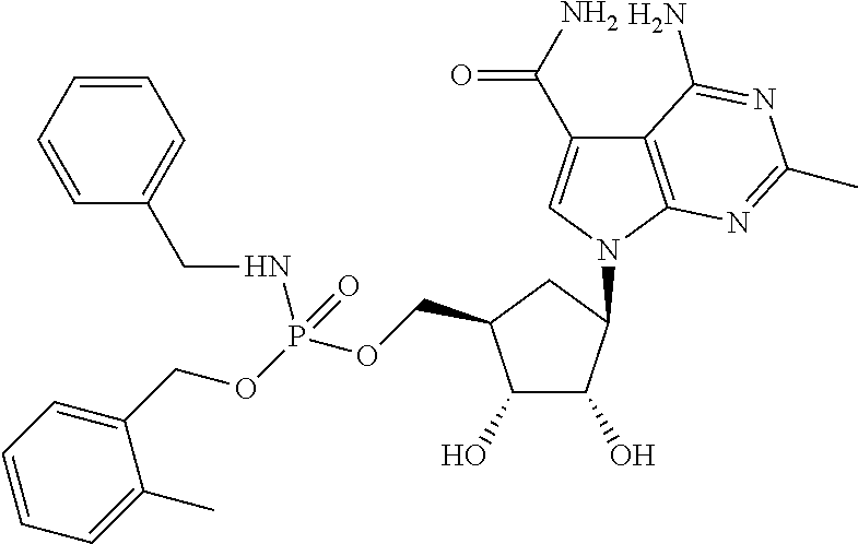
C1(O)C(O)C(N2C=C(C(N)=O)C3=C2N=C(C)N=C3N)CC1COP(OCC1=CC=CC=C1C)(=O)NCC1=CC=CC=C1
